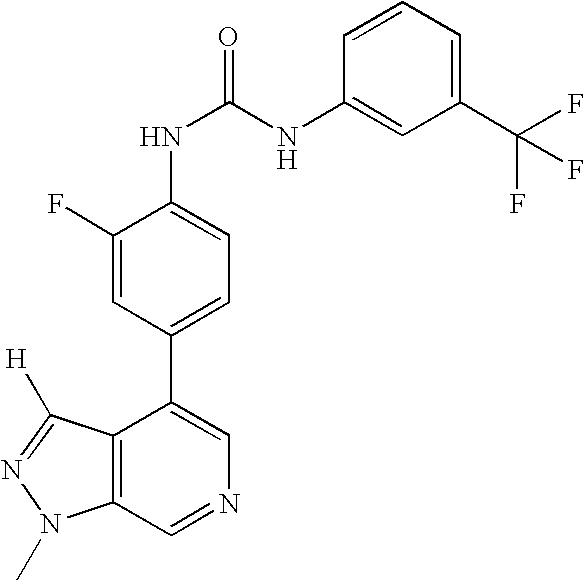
C12=C(C=NC=C1C1=CC=C(NC(NC3=CC(C(F)(F)F)=CC=C3)=O)C(F)=C1)N(C)N=C2[H]
